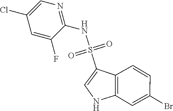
N(S(=O)(=O)C1=CNC2=C1C=CC(Br)=C2)C1=NC=C(Cl)C=C1F
